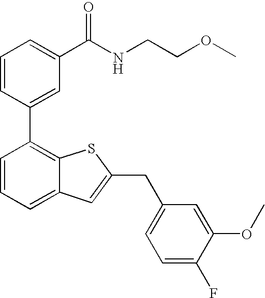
C1=CC(C2=C3C(=CC=C2)C=C(CC2=CC=C(F)C(OC)=C2)S3)=CC(C(NCCOC)=O)=C1
